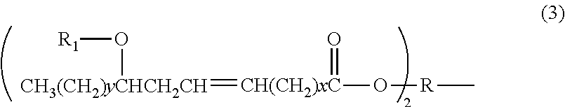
[CH(CH2)xC](O[R]C)(=O)=[CH3(CH2)yCHCH2CH]O[R1]
